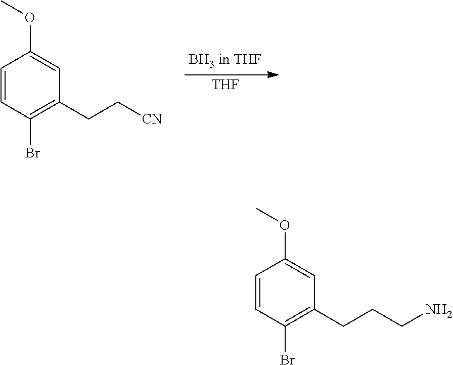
C1=CC(Br)=C(CC[CN])C=C1OC.[THF].C1=CC(Br)=C(CCCN)C=C1OC
